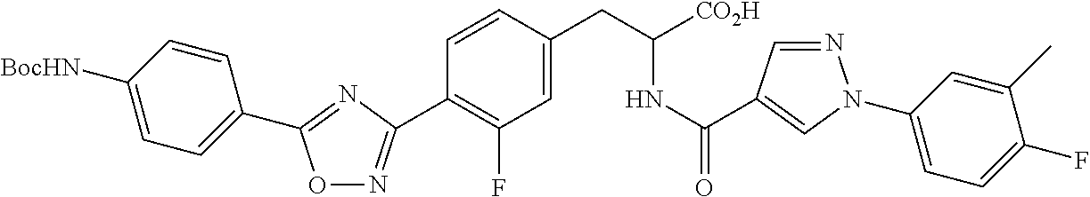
O1N=C(C2=C(F)C=C(CC(NC(=O)C3=CN(C4=CC=C(F)C(C)=C4)N=C3)[CO2H])C=C2)N=C1C1=CC=C([BocHN])C=C1
